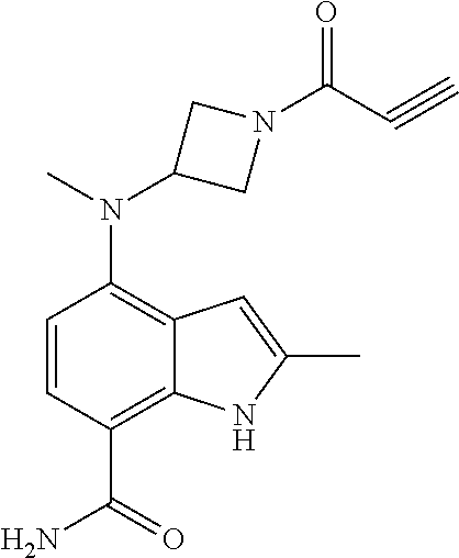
C1(C)=CC2=C(N(C)C3CN(C(C#C)=O)C3)C=CC(C(N)=O)=C2N1
